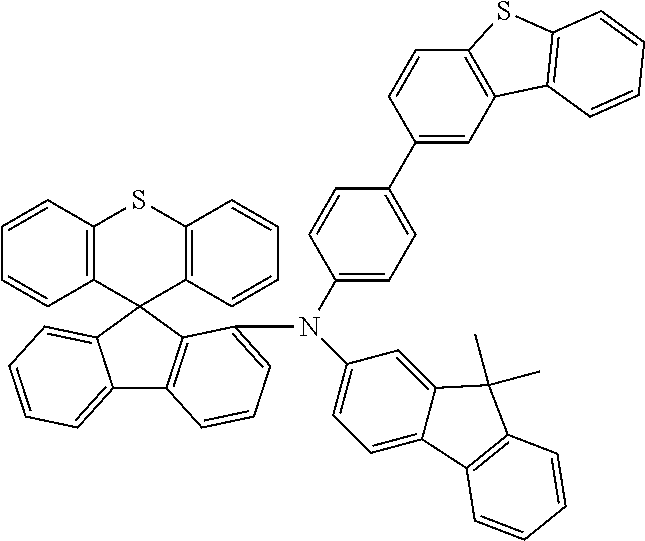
C1=CC2=C(C=C1)C1(C3=C(S2)C=CC=C3)C2=CC=CC=C2C2=C1C(N(C1=CC=C3C(=C1)C(C)(C)C1=C3C=CC=C1)C1=CC=C(C3=CC4=C(C=C3)SC3=C4C=CC=C3)C=C1)=CC=C2
